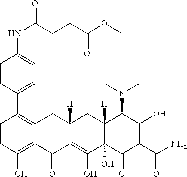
C1=CC(O)=C2C(=C1C1=CC=C(NC(CCC(OC)=O)=O)C=C1)CC1([H])C(=C(O)C3(O)C([H])(C1)C(N(C)C)C(O)=C(C(N)=O)C3=O)C2=O
